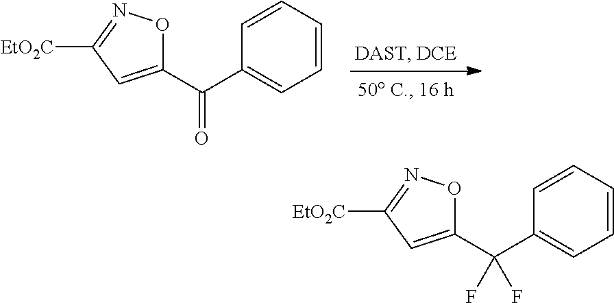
C1=CC=CC=C1C(=O)C1=CC([EtO2C])=NO1.C1=CC=CC=C1C(C1=CC([EtO2C])=NO1)(F)F
